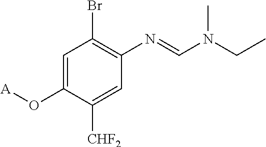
C1=C(O[A])C([CHF2])=CC(N=CN(CC)C)=C1Br
